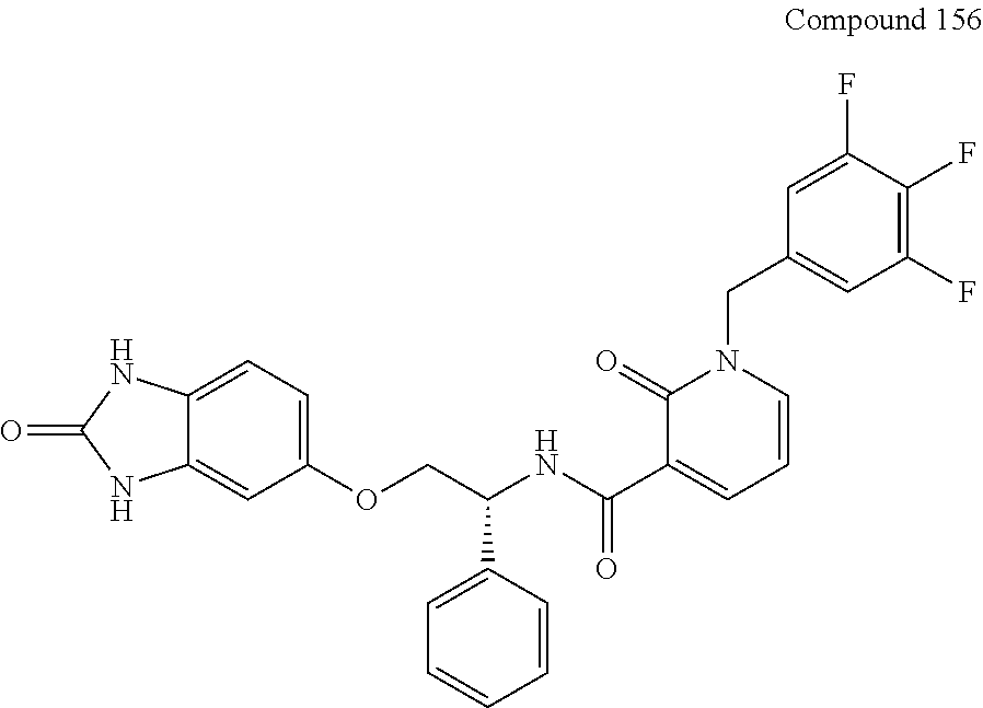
C1(C(NC(C2=CC=CN(CC3=CC(F)=C(F)C(F)=C3)C2=O)=O)COC2=CC=C3C(=C2)NC(=O)N3)=CC=CC=C1
